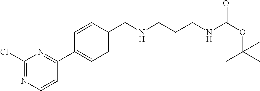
C1(Cl)=NC=CC(C2=CC=C(CNCCCNC(OC(C)(C)C)=O)C=C2)=N1
